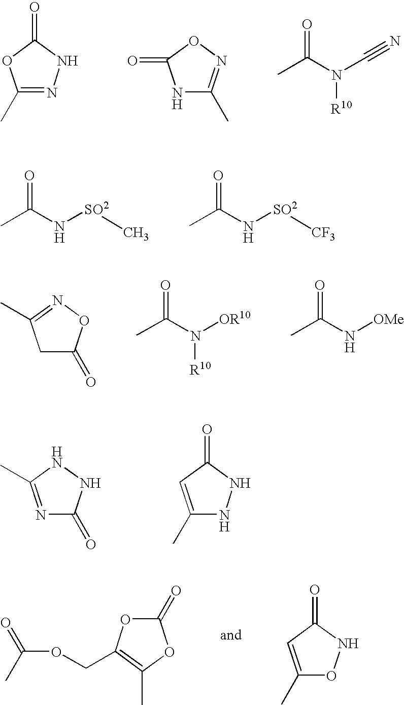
C1(C)=NNC(=O)O1.N1C(C)=NOC1=O.CC(N(C#N)[R10])=O.CC(N[SO2]C)=O.CC(N[SO2][CF3])=O.C1C(=O)ON=C1C.CC(N([OR10])[R10])=O.CC(N[OMe])=O.N1=C(C)NNC1=O.C1(C)=CC(=O)NN1.C1(=O)OC(COC(=O)C)=C(C)O1.C1(C)=CC(=O)NO1
